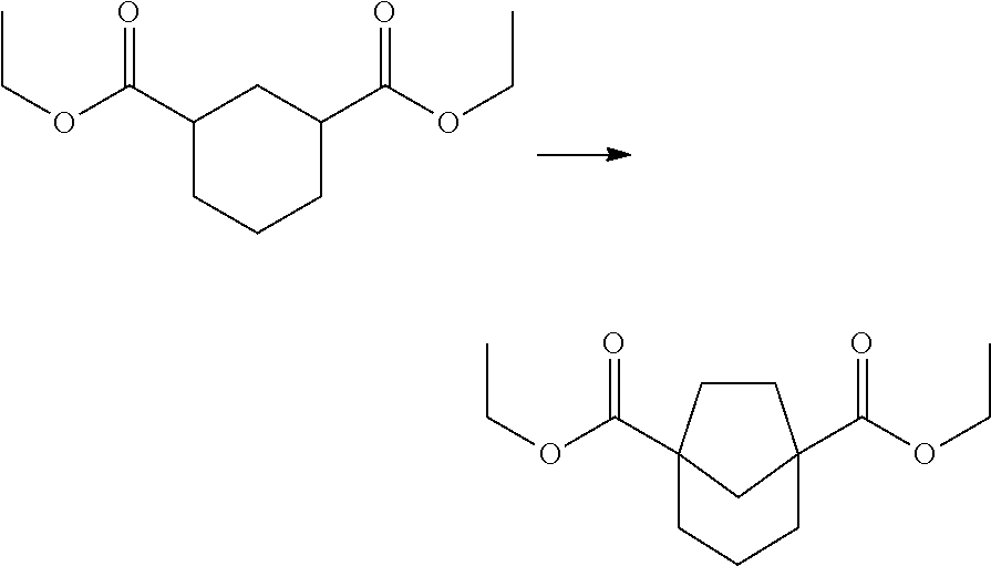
C1(C(OCC)=O)CCCC(C(OCC)=O)C1.C1CC2(C(OCC)=O)CC1(C(OCC)=O)CCC2
